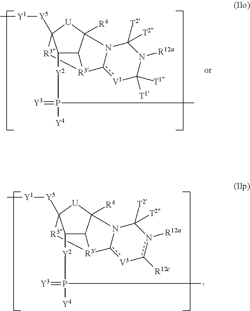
C12C3([R4])[U]C([Y5][Y1]C)([R3][R3]1c1[V1]C([T1])([T1])N([R12a])C([T2])([T2])N31)C2[Y2]P([Y4])(=[Y3])C.C12C3([R4])[U]C([Y5][Y1]C)([R3][R3]1c1[V3]-c([R12c])n([R12a])C([T2])([T2])N31)C2[Y2]P([Y4])(=[Y3])C
